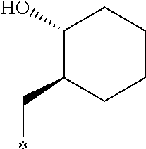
C1(O)C(C*)CCCC1
